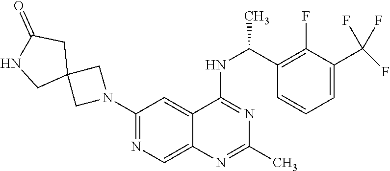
N1(C2=NC=C3C(=C2)C(NC(C2=C(F)C(C(F)(F)F)=CC=C2)C)=NC(C)=N3)CC2(C1)CC(=O)NC2
